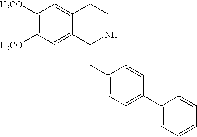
C1([H3CO])=C([H3CO])C=C2C(=C1)CCNC2CC1=CC=C(C2=CC=CC=C2)C=C1
